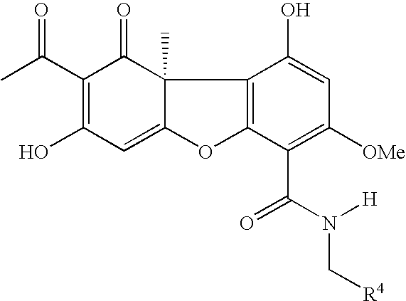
C12=C(C(C(N([H])C[R4])=O)=C([OMe])C=C1O)OC1=CC(O)=C(C(C)=O)C(=O)C21C
